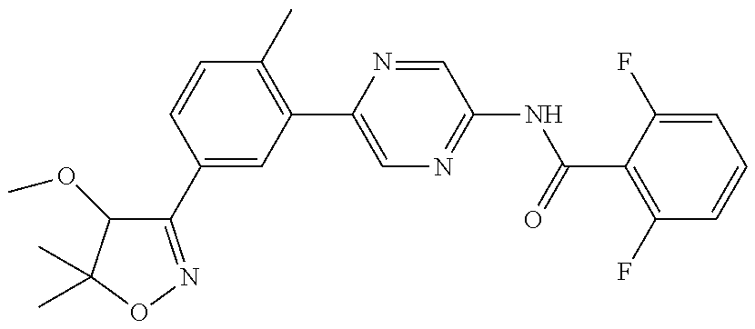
C1(C2=CC(C3=CN=C(NC(C4=C(F)C=CC=C4F)=O)C=N3)=C(C)C=C2)=NOC(C)(C)C1OC
